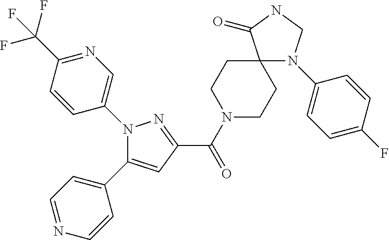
C1(C(N2CCC3(CC2)N(C2=CC=C(F)C=C2)CNC3=O)=O)=NN(C2=CN=C(C(F)(F)F)C=C2)C(C2=CC=NC=C2)=C1
